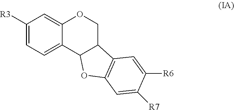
C1([R3])=CC=C2C(=C1)OCC1C2OC2=C1C=C([R6])C([R7])=C2
